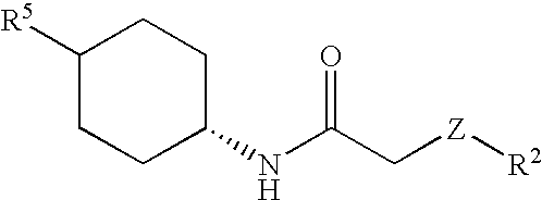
C1([R5])CCC(NC(C[Z][R2])=O)CC1
